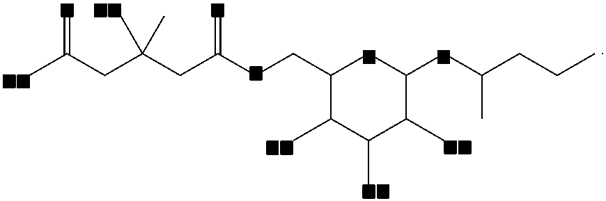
CC(CC(CC(=C)CCC1C(C)C(C)C(C)C(CC(CCC)C)C1)(C)C)=C
